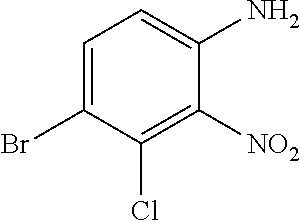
C1=C(Br)C(Cl)=C([NO2])C(N)=C1
